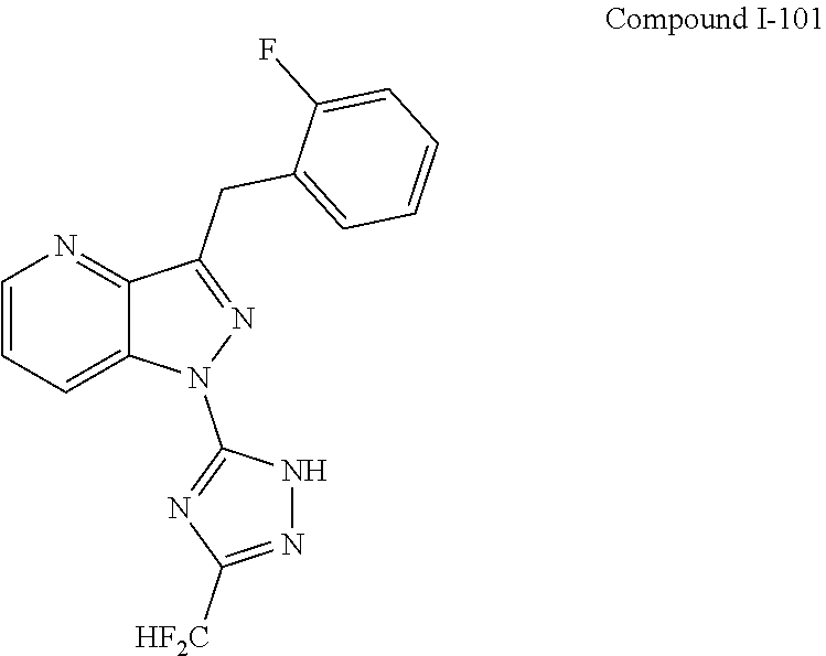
C1=CC=C2C(=N1)C(CC1=CC=CC=C1F)=NN2C1=NC([HF2C])=NN1
